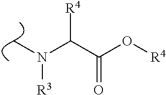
CN(C(C(=O)O[R4])[R4])[R3]
